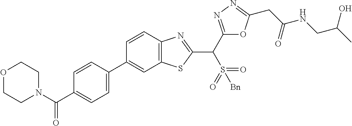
C1=C(C2=CC3=C(C=C2)N=C(C(C2=NN=C(CC(NCC(C)O)=O)O2)S(=O)(=O)[Bn])S3)C=CC(C(N2CCOCC2)=O)=C1
